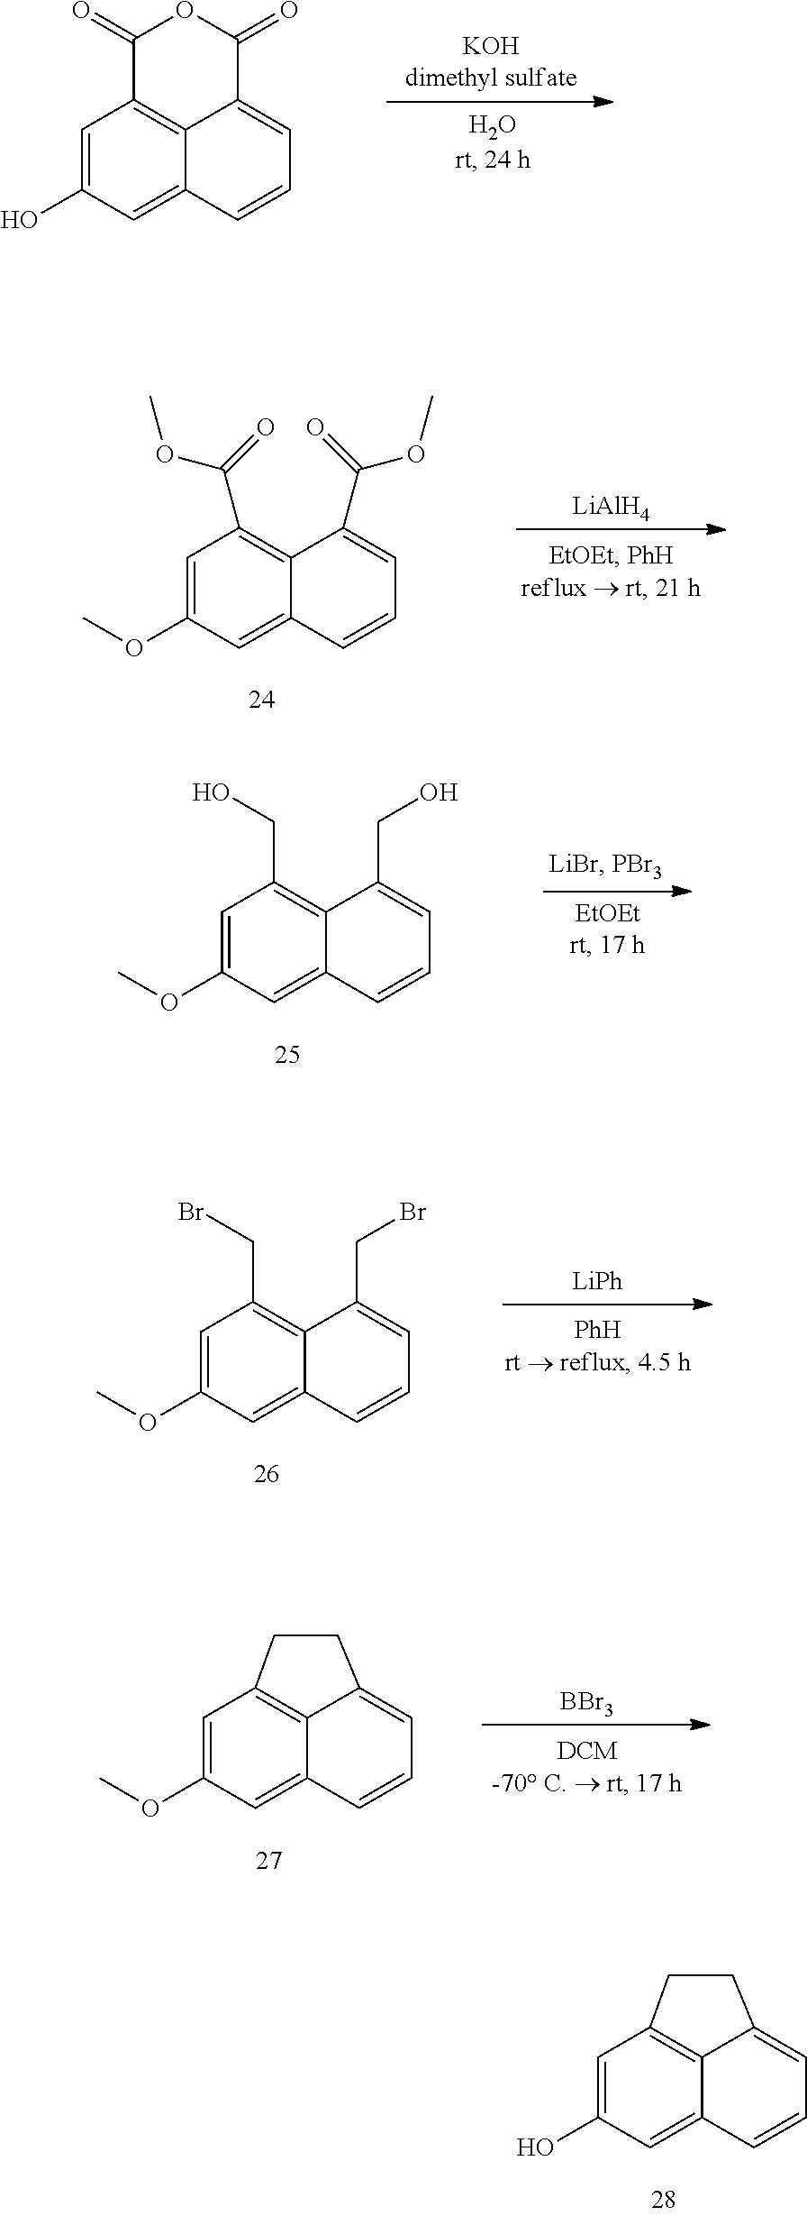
C1=C(O)C=C2C3=C1C(=O)OC(=O)C3=CC=C2.C1=C(OC)C=C2C(=C1C(OC)=O)C(C(OC)=O)=CC=C2.[LiAlH4].C1=C(OC)C=C2C(=C1CO)C(CO)=CC=C2.C1=C(OC)C=C2C(=C1CBr)C(CBr)=CC=C2.[LiPh].C1=C(OC)C=C2C3=C1CCC3=CC=C2.[BBr3].C1=C(O)C=C2C3=C1CCC3=CC=C2
